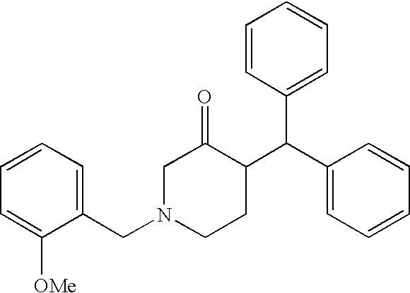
C1(C(C2C(=O)CN(CC3=CC=CC=C3[OMe])CC2)C2=CC=CC=C2)=CC=CC=C1
